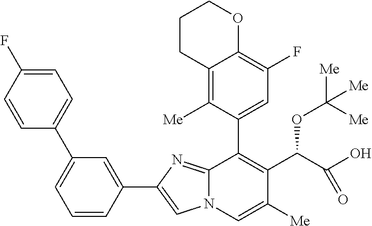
C1=CC(C2=CN3C(=N2)C(C2=CC(F)=C4C(=C2[Me])CCCO4)=C(C(C(O)=O)OC([Me])([Me])[Me])C([Me])=C3)=CC(C2=CC=C(F)C=C2)=C1
